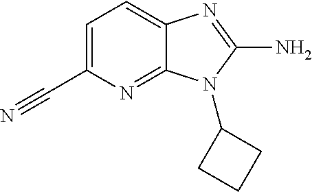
C1=C(C#N)N=C2C(=C1)N=C(N)N2C1CCC1
